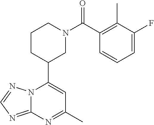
N12C(=NC=N1)N=C(C)C=C2C1CN(C(=O)C2=C(C)C(F)=CC=C2)CCC1
